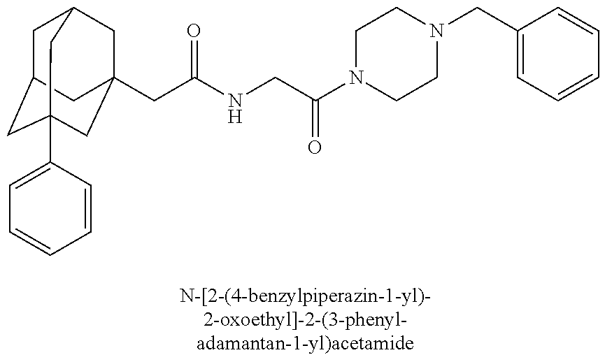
C1C2CC3(C4=CC=CC=C4)CC(CC(=O)NCC(=O)N4CCN(CC5=CC=CC=C5)CC4)(CC1C3)C2
